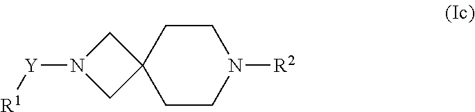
N1([R2])CCC2(CC1)CN([Y][R1])C2
